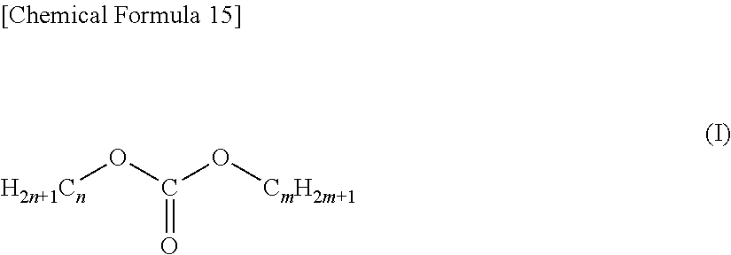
[H2n+1Cn]OC(O[CmH2m+1])=O
